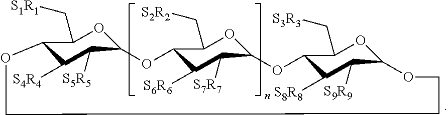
O1C2C([S5R5])C([S4R4])C(C(C[S1R1])O2)OCCCOC2C([S9R9])C([S8R8])C(OC3C([S7R7])C([S6R6])C1C(C[S2R2])O3)C(C[S3R3])O2
